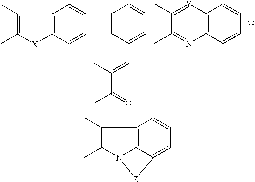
C1=CC=CC2=C1[X]C(C)=C2C.C1=CC(C=C(C(C)=O)C)=CC=C1.C12=C(C=CC=C1)N=C(C)C(C)=[Y]2.C12=CC=CC3=C1N(C(C)=C3C)[Z]2
